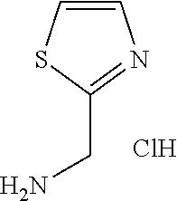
C1(CN)=NC=CS1.Cl
